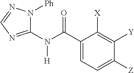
C1(C(N(C2=NC=NN2[Ph])[H])=O)=CC=C([Z])C([Y])=C1[X]
